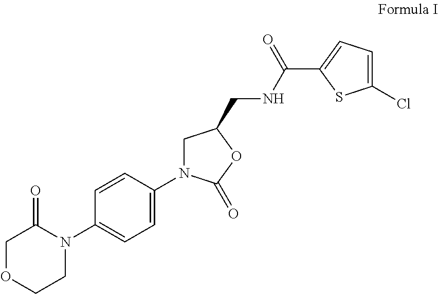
C1=CC(N2C(=O)COCC2)=CC=C1N1CC(CNC(=O)C2=CC=C(Cl)S2)OC1=O
